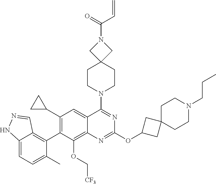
C12=CC=C(C)C(C3=C(C4CC4)C=C4C(=C3OC[CF3])N=C(OC3CC5(C3)CCN(CCC)CC5)N=C4N3CCC4(CC3)CN(C(=O)C=C)C4)=C1C=NN2
